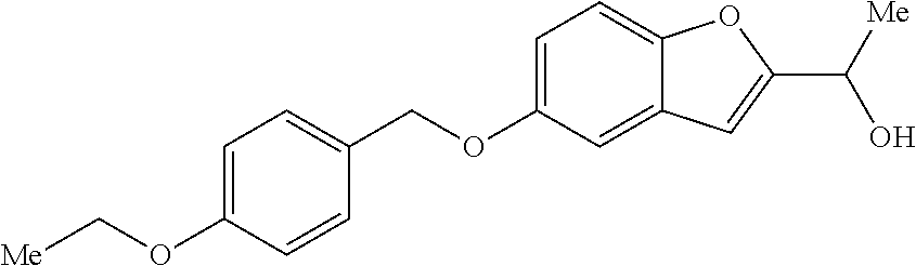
C1=C(OCC2=CC=C(OC[Me])C=C2)C=C2C(=C1)OC(C([Me])O)=C2
